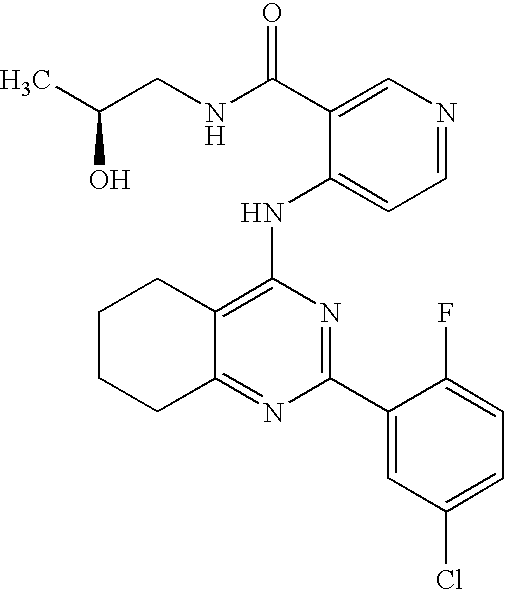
C12=NC(C3=CC(Cl)=CC=C3F)=NC(NC3=CC=NC=C3C(NCC(C)O)=O)=C1CCCC2
